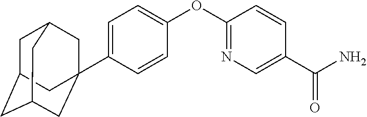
C1=C(C23CC4CC(CC(C2)C4)C3)C=CC(OC2=NC=C(C(N)=O)C=C2)=C1
